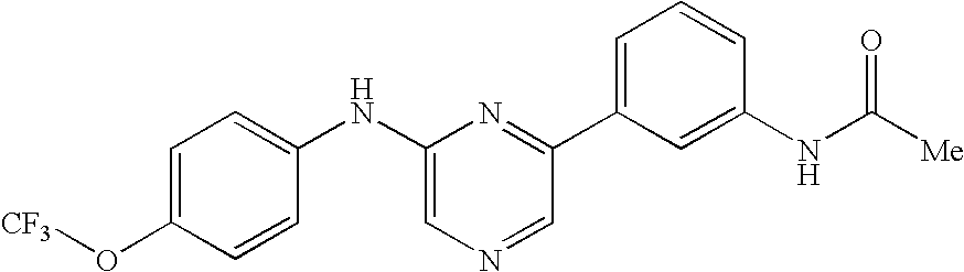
C1=C(O[CF3])C=CC(NC2=CN=CC(C3=CC=CC(NC(=O)[Me])=C3)=N2)=C1
